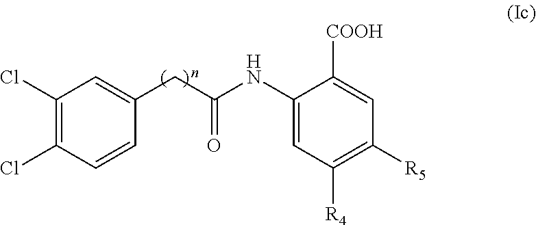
C1(Cl)=C(Cl)C=CC(CC(NC2=CC([R4])=C([R5])C=C2[COOH])=O)=C1
